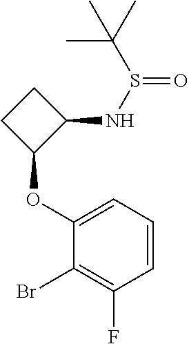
BrC1=C(F)C=CC=C1OC1C(NS(=O)C(C)(C)C)CC1
